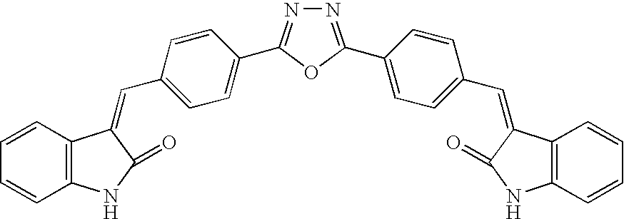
N1=C(C2=CC=C(C=C3C4=C(NC3=O)C=CC=C4)C=C2)OC(C2=CC=C(C=C3C4=C(NC3=O)C=CC=C4)C=C2)=N1
